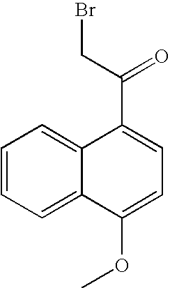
C1=CC=C2C(=C1)C(C(CBr)=O)=CC=C2OC
